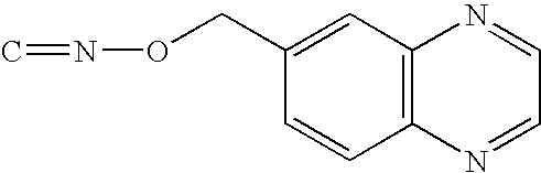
C1(CON=C)=CC2=C(C=C1)N=CC=N2
